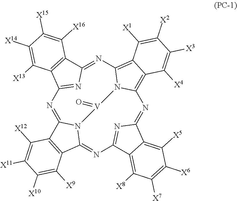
N1=C2N3C(=NC4=NC(=NC5=C6C(=C(N=C7N=C1C1=C7C([X16])=C([X15])C([X14])=C1[X13])N5[V]3=O)C([X1])=C([X2])C([X3])=C6[X4])C1=C([X5])C([X6])=C([X7])C([X8])=C41)C1=C2C([X12])=C([X11])C([X10])=C1[X9]
